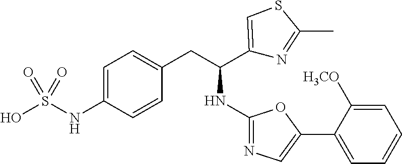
C1=C(NS(O)(=O)=O)C=CC(CC(C2=CSC(C)=N2)NC2=NC=C(C3=CC=CC=C3[H3CO])O2)=C1
